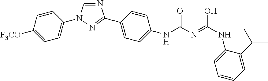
N1=CN(C2=CC=C([F3CO])C=C2)N=C1C1=CC=C(NC(=O)N=C(NC2=CC=CC=C2C(C)C)O)C=C1
